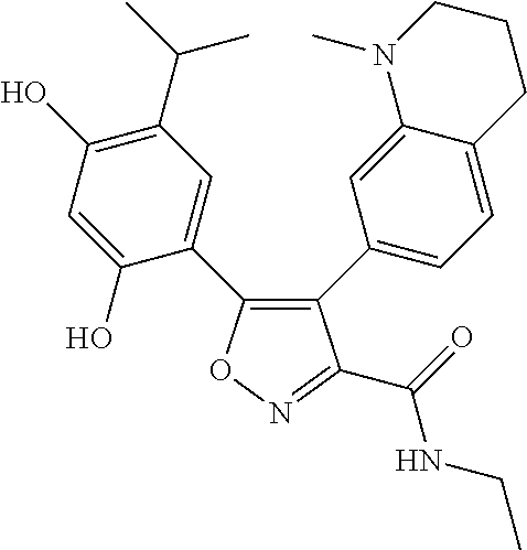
C1(O)=C(C(C)C)C=C(C2=C(C3=CC=C4C(=C3)N(C)CCC4)C(C(NCC)=O)=NO2)C(O)=C1
